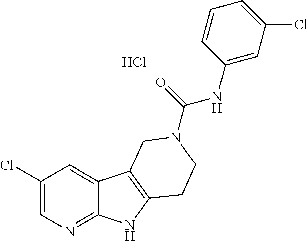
Cl.C1(Cl)=CN=C2C(=C1)C1=C(N2)CCN(C(=O)NC2=CC(Cl)=CC=C2)C1
